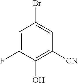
C1=C(F)C(O)=C([CN])C=C1Br
